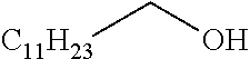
[C11H23]CO
